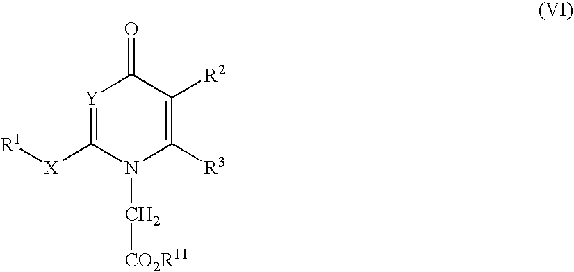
[Y]1=C([X][R1])N(C[CO2R11])C([R3])=C([R2])C1=O
